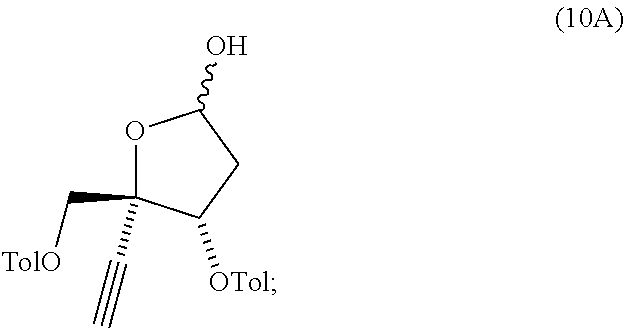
C1(O)OC(C[TolO])(C#C)C([OTol])C1
